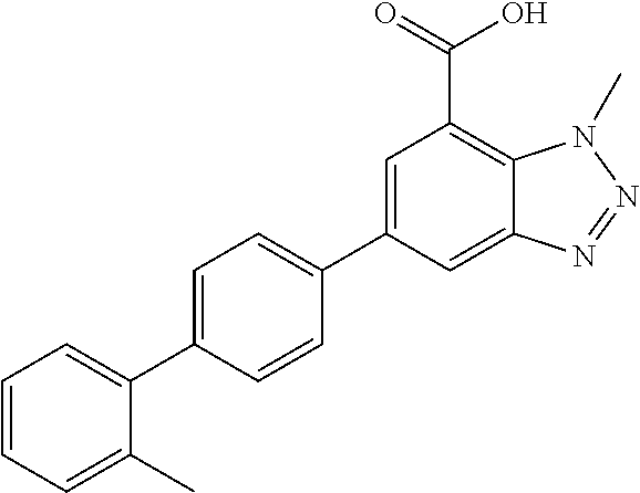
C1=C(C2=CC=C(C3=CC=CC=C3C)C=C2)C=C2C(=C1C(O)=O)N(C)N=N2
